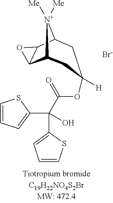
C1=CSC(C(C2=CC=CS2)(C(OC2([H])CC3C4C(C([N+]3([Me])[Me])C2)O4)=O)O)=C1.[Br-]
